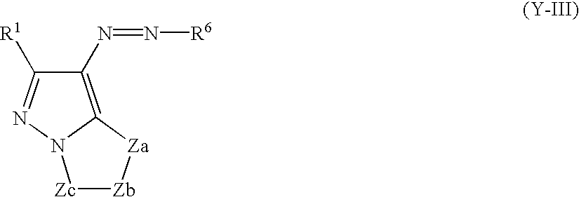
C1(N=N[R6])=C2N(N=C1[R1])[Zc][Zb][Za]2
